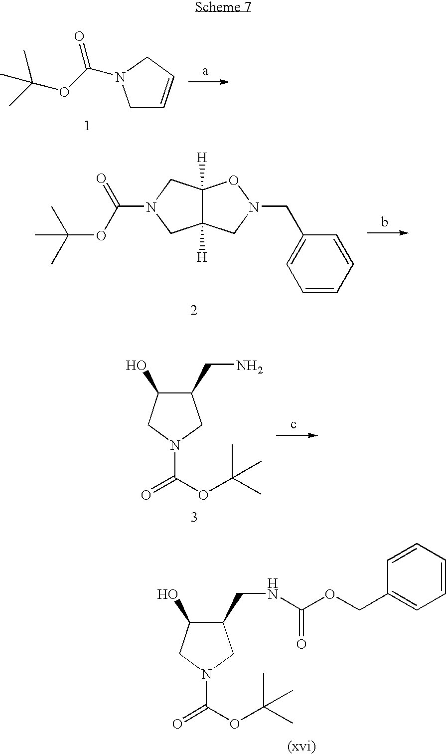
C1C=CCN1C(OC(C)(C)C)=O.C12([H])C([H])(CN(C(=O)OC(C)(C)C)C1)ON(CC1=CC=CC=C1)C2.C1(CN)C(O)CN(C(=O)OC(C)(C)C)C1.C1(CNC(OCC2=CC=CC=C2)=O)C(O)CN(C(=O)OC(C)(C)C)C1
